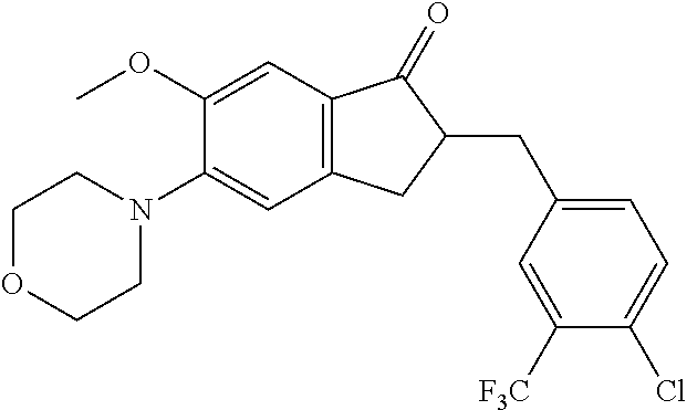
C1(OC)=CC2=C(C=C1N1CCOCC1)CC(CC1=CC=C(Cl)C([F3C])=C1)C2=O
